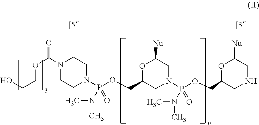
OCCOC(=O)N1CCN(P(OCC2CN(P(OCC3CNCC([Nu])O3)(=O)N(C)C)CC([Nu])O2)(N(C)C)=O)CC1
